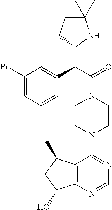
C1(Br)=CC=CC(C(C(=O)N2CCN(C3=NC=NC4=C3C(C)CC4O)CC2)C2NC(C)(C)CC2)=C1
